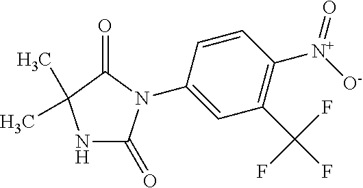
N1C(=O)N(C2=CC(C(F)(F)F)=C([N+]([O-])=O)C=C2)C(=O)C1(C)C
